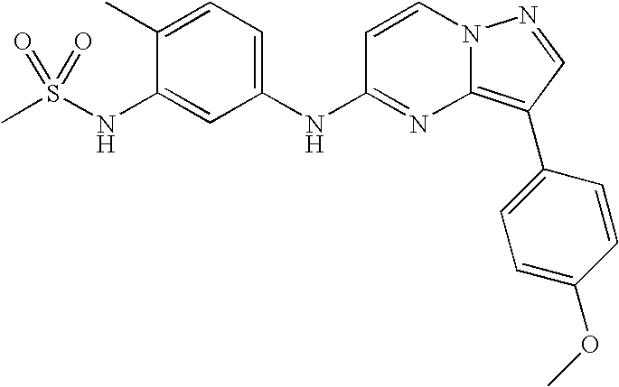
C1(C)=CC=C(NC2=NC3=C(C4=CC=C(OC)C=C4)C=NN3C=C2)C=C1NS(C)(=O)=O
